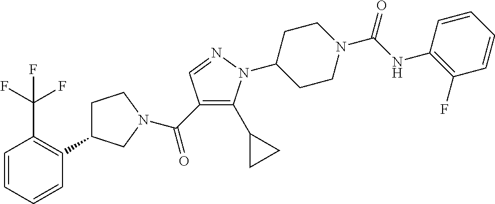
C(C1=C(C2CC2)N(C2CCN(C(NC3=C(F)C=CC=C3)=O)CC2)N=C1)(=O)N1CC(C2=C(C(F)(F)F)C=CC=C2)CC1
